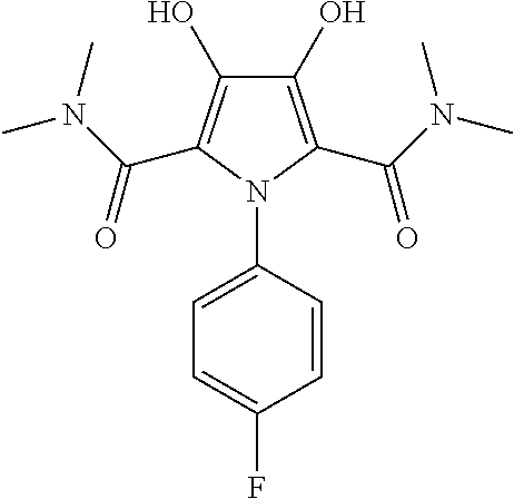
C1(O)=C(C(N(C)C)=O)N(C2=CC=C(F)C=C2)C(C(N(C)C)=O)=C1O
